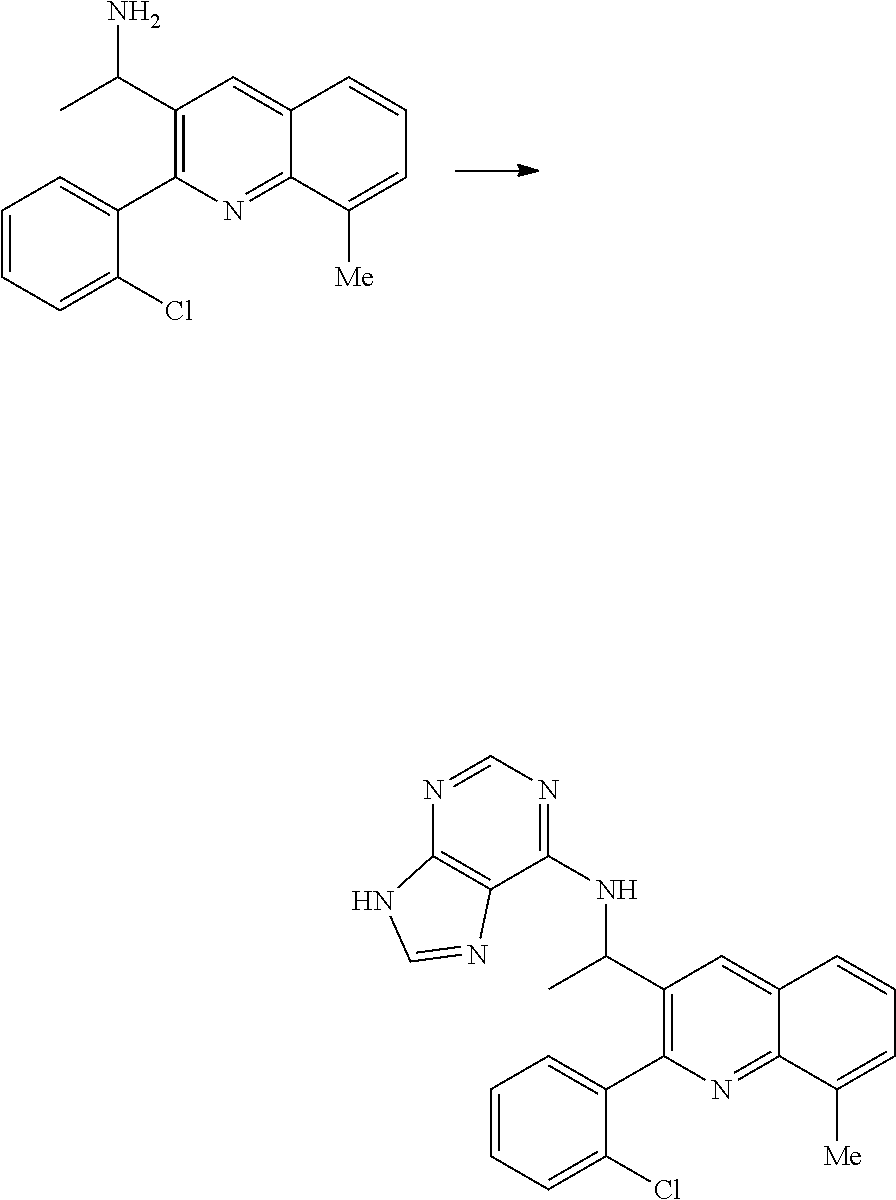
C1(C(C)N)=C(C2=CC=CC=C2Cl)N=C2C(=C1)C=CC=C2[Me].C1(C(C)NC2=NC=NC3=C2N=CN3)=C(C2=CC=CC=C2Cl)N=C2C(=C1)C=CC=C2[Me]
